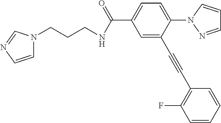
C1=CN=CN1CCCNC(C1=CC=C(N2N=CC=C2)C(C#CC2=C(F)C=CC=C2)=C1)=O
